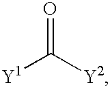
[Y1]C([Y2])=O
